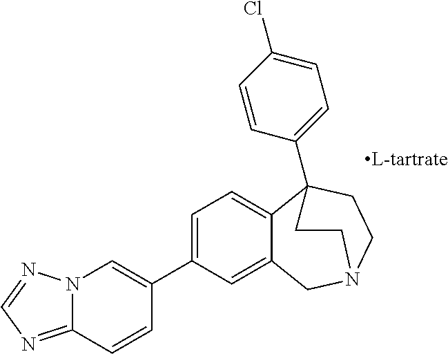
C1=C(C2=CN3C(=NC=N3)C=C2)C=C2C(=C1)C1(C3=CC=C(Cl)C=C3)CCN(C2)CC1
